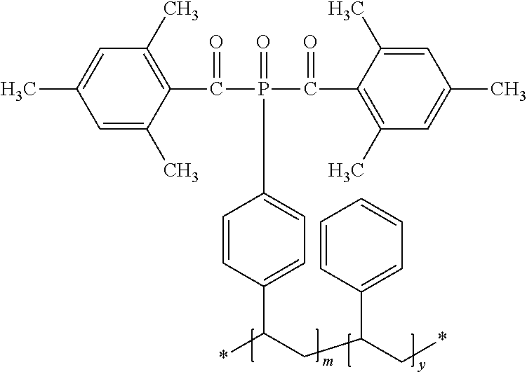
C1=C(C)C(C(P(C(C2=C(C)C=C(C)C=C2C)=O)(=O)C2=CC=C(C(CC(C*)C3=CC=CC=C3)*)C=C2)=O)=C(C)C=C1C
